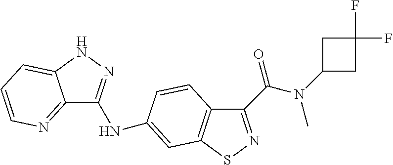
C12=NC=CC=C1NN=C2NC1=CC2=C(C(C(=O)N(C)C3CC(F)(F)C3)=NS2)C=C1
